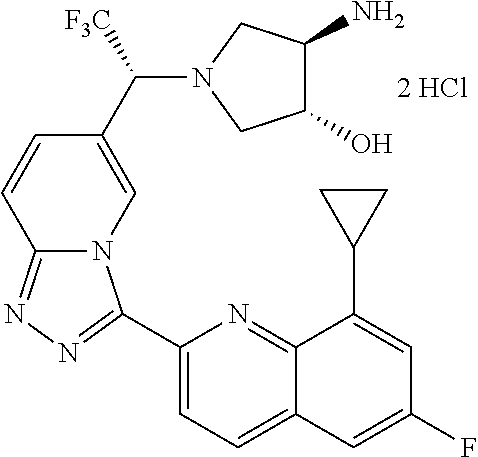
C1(C2=NN=C3N2C=C(C(N2CC(O)C(N)C2)[F3C])C=C3)=CC=C2C(=N1)C(C1CC1)=CC(F)=C2
